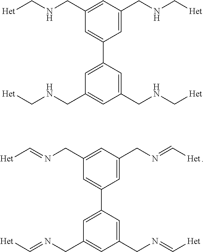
C1(CN=C[Het])=CC(CN=C[Het])=CC(C2=CC(CN=C[Het])=CC(CN=C[Het])=C2)=C1.C1(CNC[Het])=CC(CNC[Het])=CC(C2=CC(CNC[Het])=CC(CNC[Het])=C2)=C1
